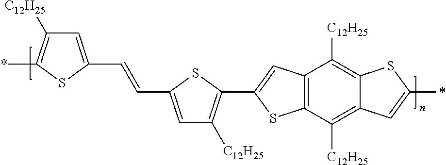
C1=C(C=CC2=CC([C12H25])=C(C3=CC4=C(C([C12H25])=C5C(=C4[C12H25])SC(*)=C5)S3)S2)SC(*)=C1[C12H25]
